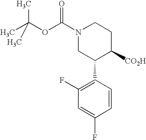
N1(C(OC(C)(C)C)=O)CC(C2=C(F)C=C(F)C=C2)C([CO2H])CC1
